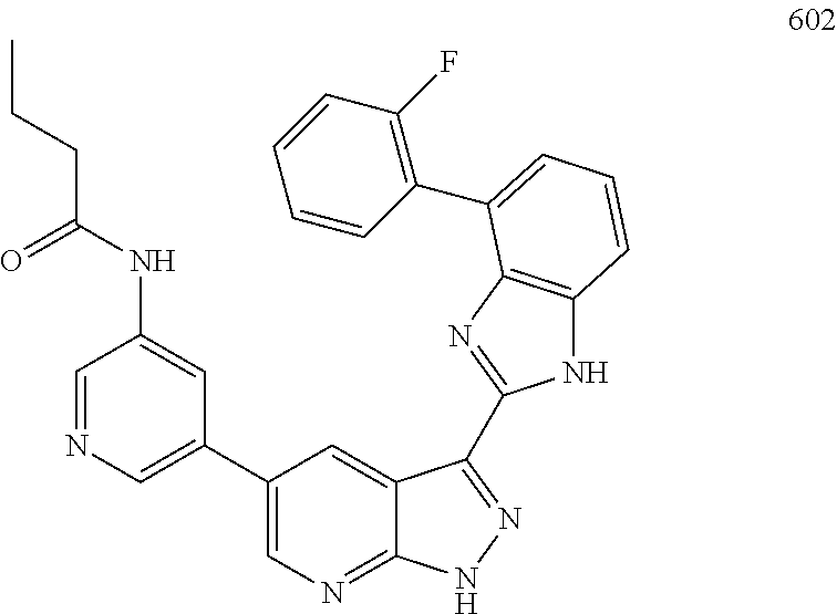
C1=NC=C(C2=CN=C3C(=C2)C(C2=NC4=C(N2)C=CC=C4C2=C(F)C=CC=C2)=NN3)C=C1NC(CCC)=O
